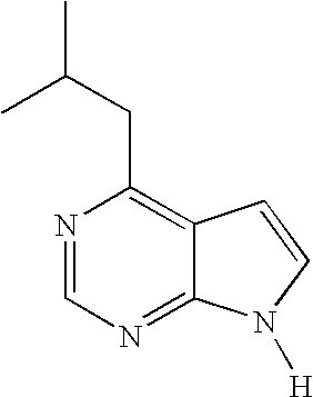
N1=CN=C2C(=C1CC(C)C)C=CN2[H]
